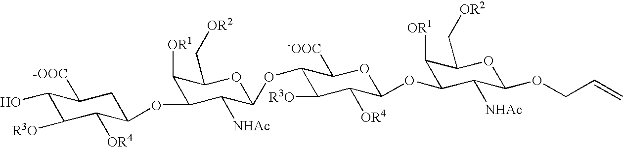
C1(O)C([R3O])C([OR4])C(OC2C([OR1])C(C[OR2])OC(OC3C([R3O])C([OR4])C(OC4C([OR1])C(C[OR2])OC(OCC=C)C4[NHAc])OC3[-OOC])C2[NHAc])CC1[-OOC]
